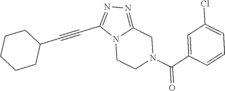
N12CCN(C(C3=CC(Cl)=CC=C3)=O)CC1=NN=C2C#CC1CCCCC1
